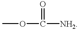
O(C([NH2])=O)C
